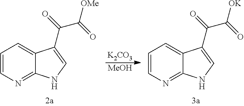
C1=CN=C2C(=C1)C(C(C([OMe])=O)=O)=CN2.[K2CO3].[MeOH].C1=CN=C2C(=C1)C(C(C([OK])=O)=O)=CN2
